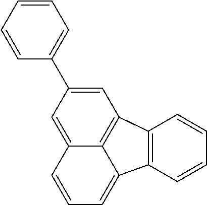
C12=CC(C3=CC=CC=C3)=CC3=C1C(=CC=C2)C1=C3C=CC=C1
